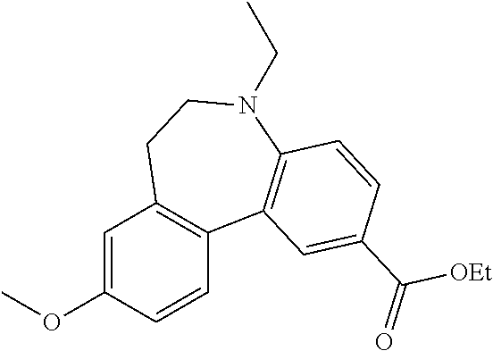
C1=C(OC)C=CC2=C1CCN(CC)C1=C2C=C(C(=O)[OEt])C=C1
